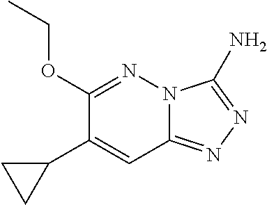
N12C(=NN=C1N)C=C(C1CC1)C(OCC)=N2
